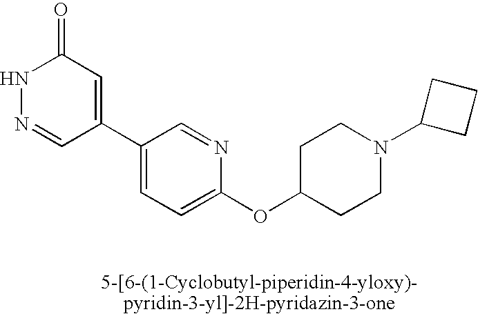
C1(C2=CC(=O)NN=C2)=CC=C(OC2CCN(C3CCC3)CC2)N=C1
